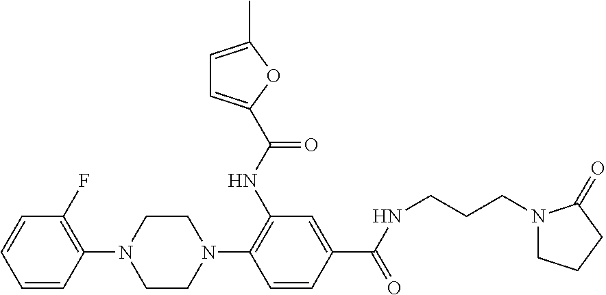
N1(C2=C(F)C=CC=C2)CCN(C2=C(NC(=O)C3=CC=C(C)O3)C=C(C(=O)NCCCN3CCCC3=O)C=C2)CC1
